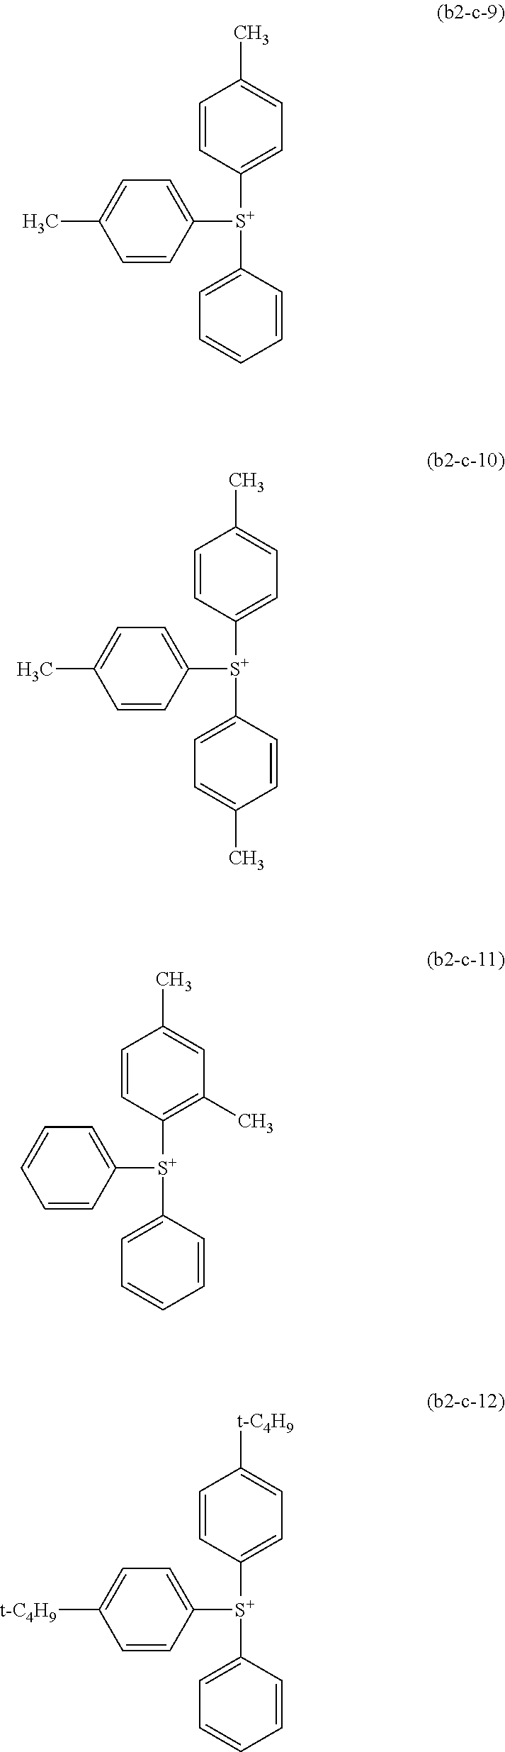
C1([S+](C2=CC=CC=C2)C2=CC=C(C)C=C2)=CC=C(C)C=C1.C1([S+](C2=CC=C(C)C=C2)C2=CC=C(C)C=C2)=CC=C(C)C=C1.C1([S+](C2=CC=CC=C2)C2=C(C)C=C(C)C=C2)=CC=CC=C1.C1([S+](C2=CC=CC=C2)C2=CC=C([t-C4H9])C=C2)=CC=C([t-C4H9])C=C1
